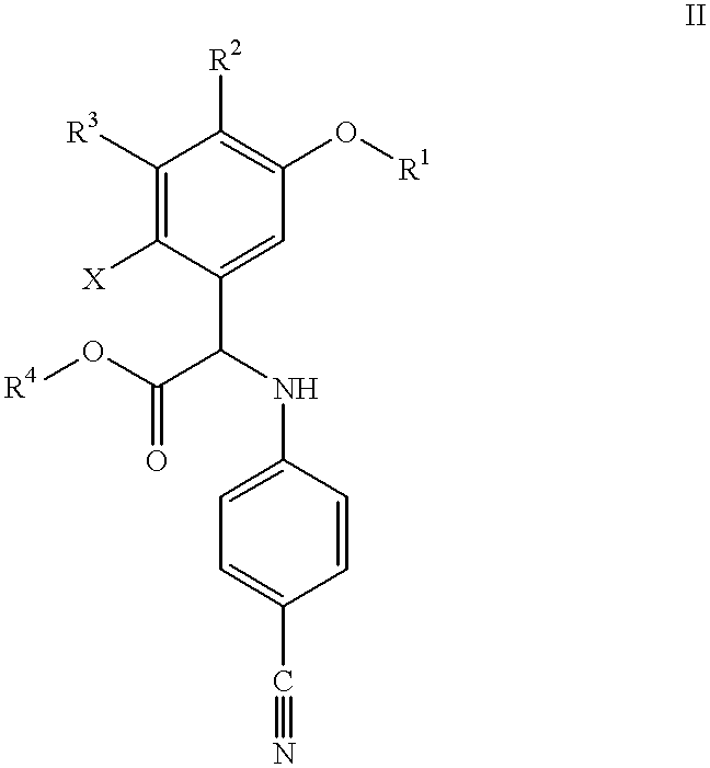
C1([R3])=C([X])C(C(C(=O)O[R4])NC2=CC=C(C#N)C=C2)=CC(O[R1])=C1[R2]
